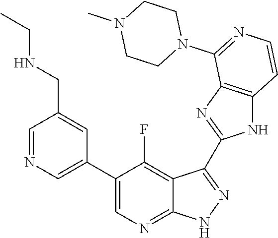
C1=NC=C(C2=CN=C3C(=C2F)C(C2=NC4=C(N2)C=CN=C4N2CCN(C)CC2)=N[N H]3)C=C1CNCC
